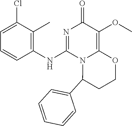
C1=CC=C(Cl)C(C)=C1NC1=NC(=O)C(OC)=C2N1C(C1=CC=CC=C1)CCO2
